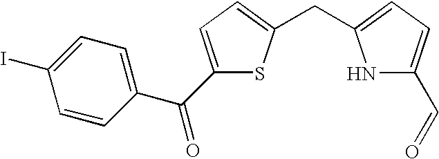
C1=CC(C(C2=CC=C(CC3=CC=C(C=O)N3)S2)=O)=CC=C1I
